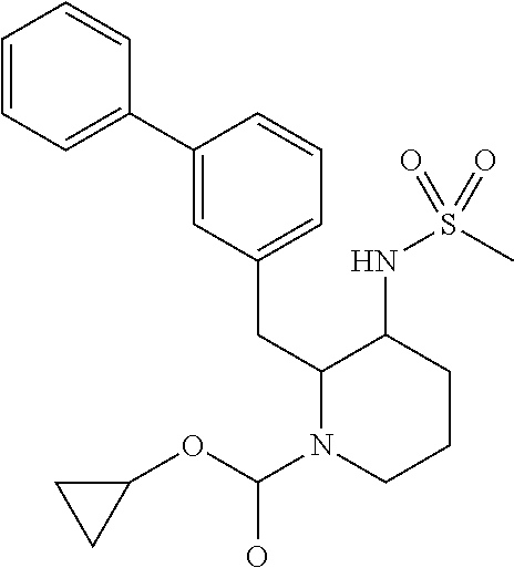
C1=CC=C(C2=CC(CC3N(C(O)OC4CC4)CCCC3NS(C)(=O)=O)=CC=C2)C=C1
